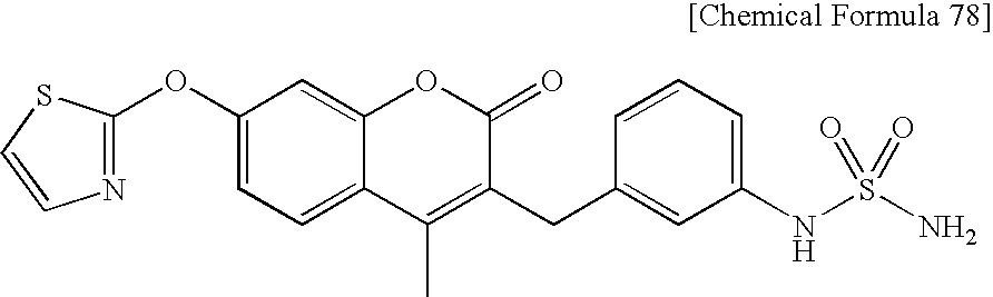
C1(OC2=NC=CS2)=CC=C2C(=C1)OC(=O)C(CC1=CC(NS(N)(=O)=O)=CC=C1)=C2C
